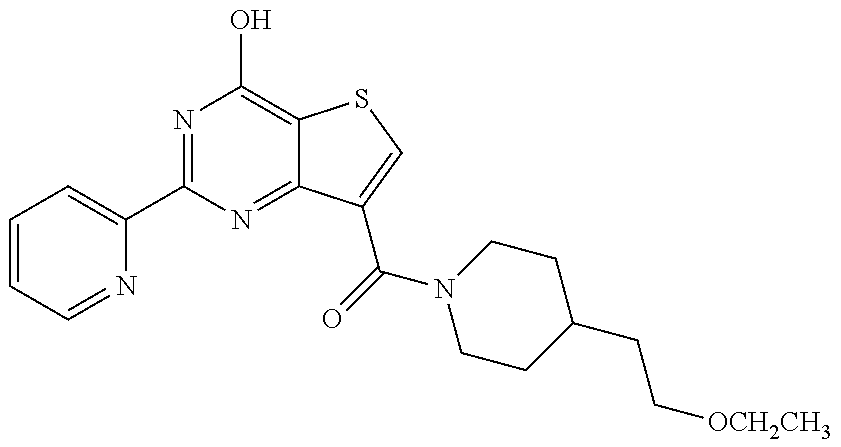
C1=CC=NC(C2=NC(O)=C3C(=N2)C(C(N2CCC(CC[OCH2CH3])CC2)=O)=CS3)=C1
